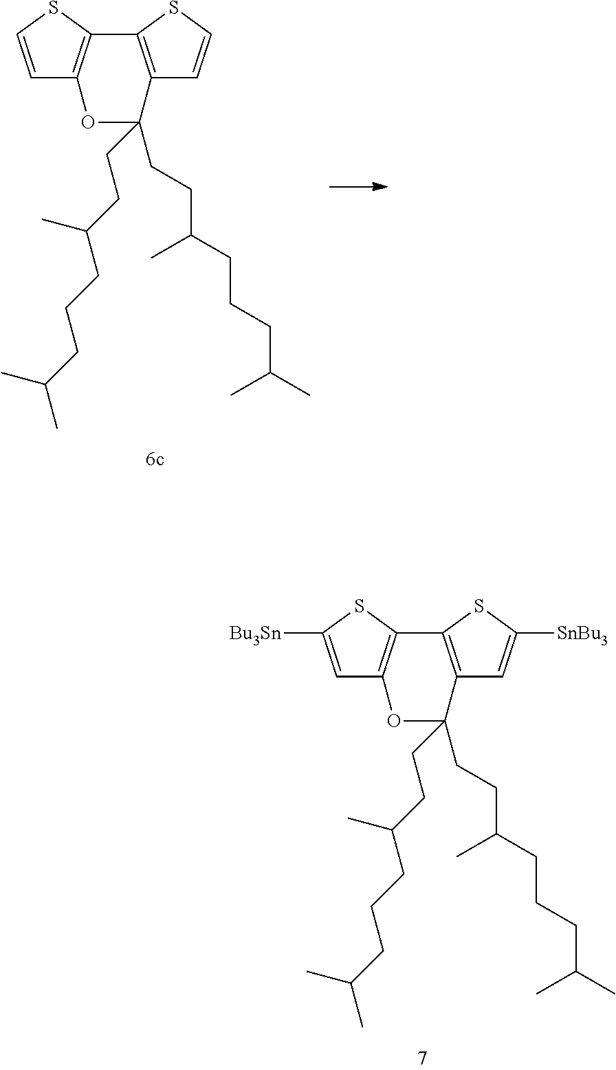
C1=C([Bu3Sn])SC2=C1OC(CCC(C)CCCC(C)C)(CCC(C)CCCC(C)C)C1=C2SC([SnBu3])=C1.C1=CSC2=C1OC(CCC(C)CCCC(C)C)(CCC(C)CCCC(C)C)C1=C2SC=C1
